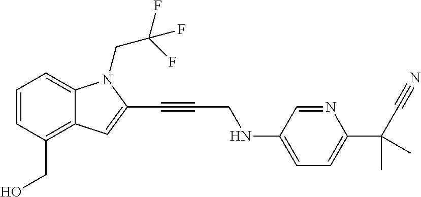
C1=CC(CO)=C2C(=C1)N(CC(F)(F)F)C(C#CCNC1=CC=C(C(C#N)(C)C)N=C1)=C2
